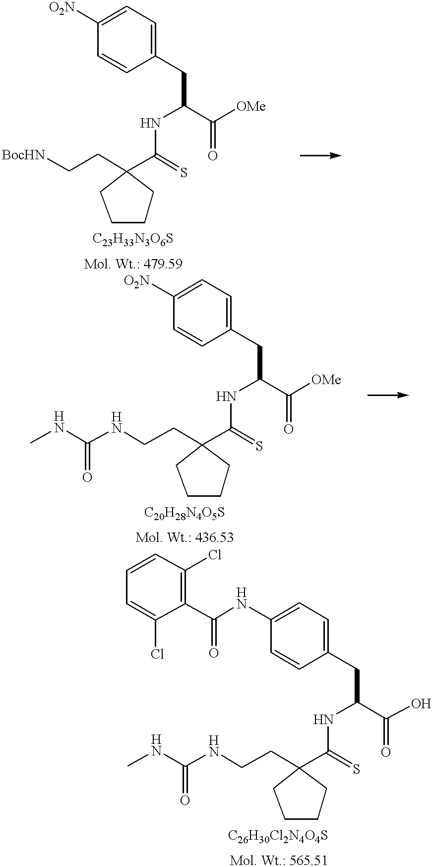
[BocHN]CCC1(C(=S)NC(CC2=CC=C([O2N])C=C2)C([OMe])=O)CCCC1.C(CC1(C(=S)NC(CC2=CC=C([O2N])C=C2)C([OMe])=O)CCCC1)NC(NC)=O.C(CC1(C(=S)NC(CC2=CC=C(NC(C3=C(Cl)C=CC=C3Cl)=O)C=C2)C(O)=O)CCCC1)NC(NC)=O
